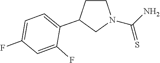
NC(N1CCC(C2=CC=C(F)C=C2F)C1)=S
